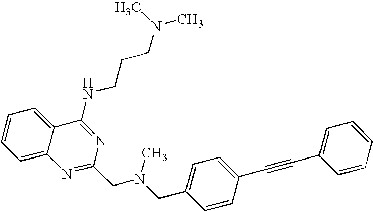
C1=C2C(=CC=C1)C(NCCCN(C)C)=NC(CN(CC1=CC=C(C#CC3=CC=CC=C3)C=C1)C)=N2
